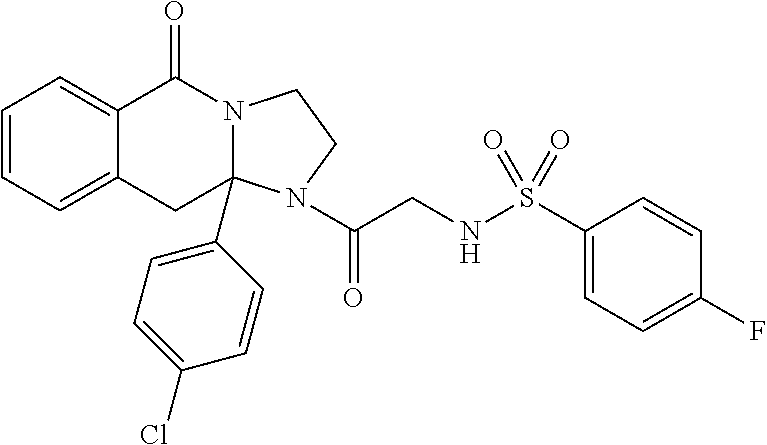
C1=CC=C2C(=C1)C(=O)N1C(C3=CC=C(Cl)C=C3)(C2)N(C(=O)CNS(C2=CC=C(F)C=C2)(=O)=O)CC1
